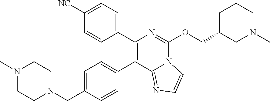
C1=C(CN2CCN(C)CC2)C=CC(C2=C(C3=CC=C([NC])C=C3)N=C(OCC3CN(C)CCC3)N3C2=NC=C3)=C1
